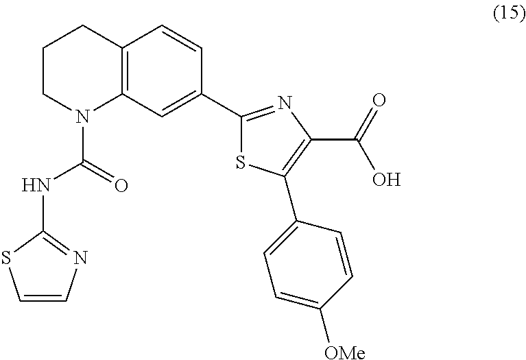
C12=C(C=C(C3=NC(C(=O)O)=C(C4=CC=C([OMe])C=C4)S3)C=C1)N(C(=O)NC1=NC=CS1)CCC2
